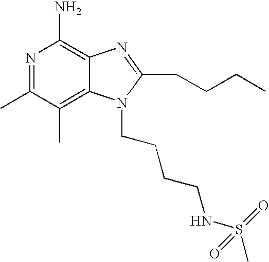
N1=C(C)C(C)=C2C(=C1N)N=C(CCCC)N2CCCCNS(C)(=O)=O
